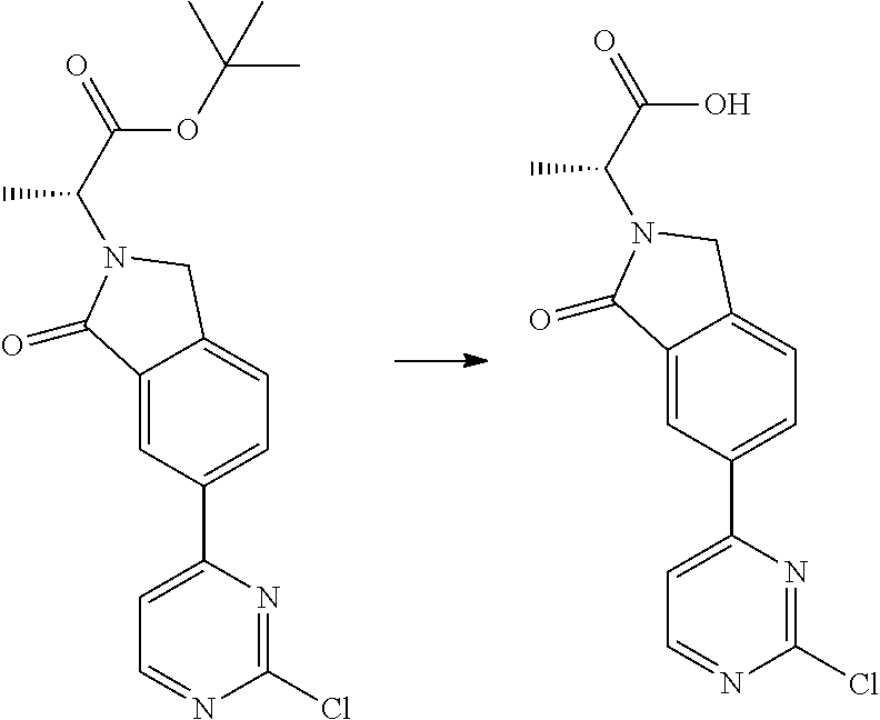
C1=C(C2=CC=C3C(=C2)C(=O)N(C(C(=O)OC(C)(C)C)C)C3)N=C(Cl)N=C1.C1=C(C2=CC=C3C(=C2)C(=O)N(C(C(=O)O)C)C3)N=C(Cl)N=C1
